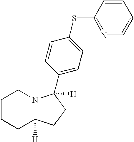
C1CCC2([H])N(C1)C(C1=CC=C(SC3=NC=CC=C3)C=C1)([H])CC2
